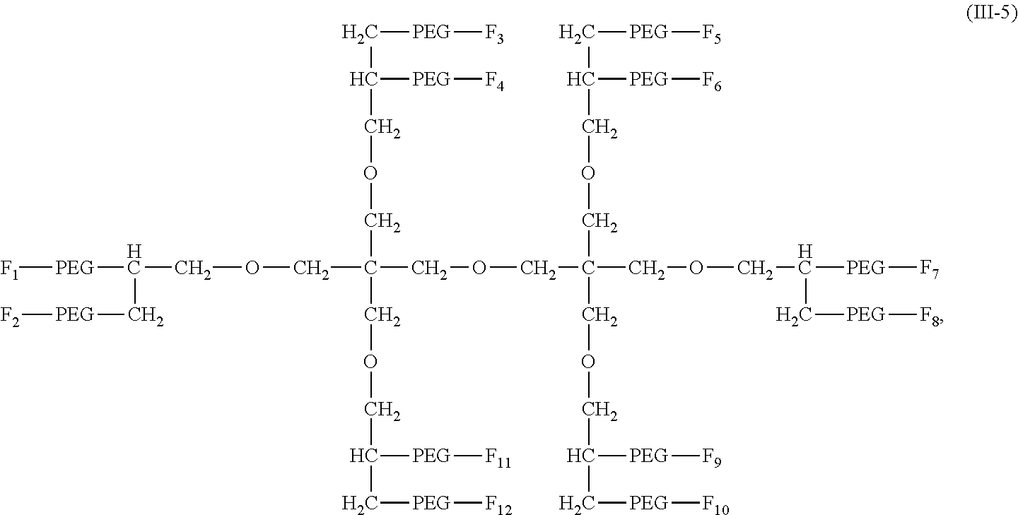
C([PEG][F3])C([PEG][F4])COCC(COCC([PEG][F1])C[PEG][F2])(COCC(COCC([PEG][F7])C[PEG][F8])(COCC(C[PEG][F5])[PEG][F6])COCC(C[PEG][F10])[PEG][F9])COCC([PEG][F11])C[PEG][F12]
